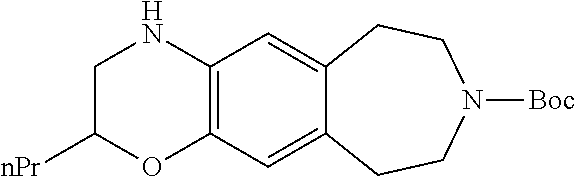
C1C([nPr])OC2=C(N1)C=C1C(=C2)CCN([Boc])CC1
